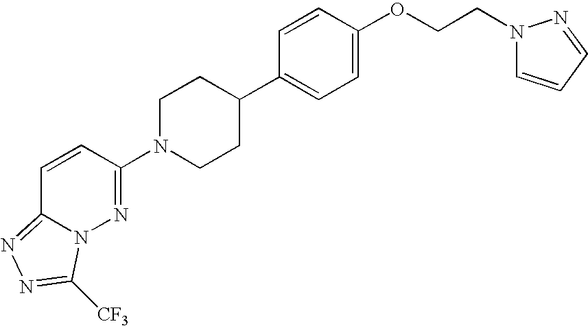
C1=CC(N2CCC(C3=CC=C(OCCN4C=CC=N4)C=C3)CC2)=NN2C1=NN=C2[CF3]
